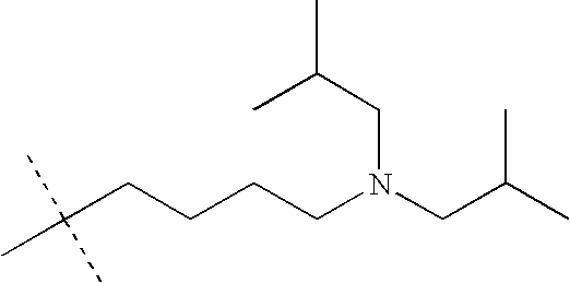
C(CCCCN(CC(C)C)CC(C)C)(C)(C)C
